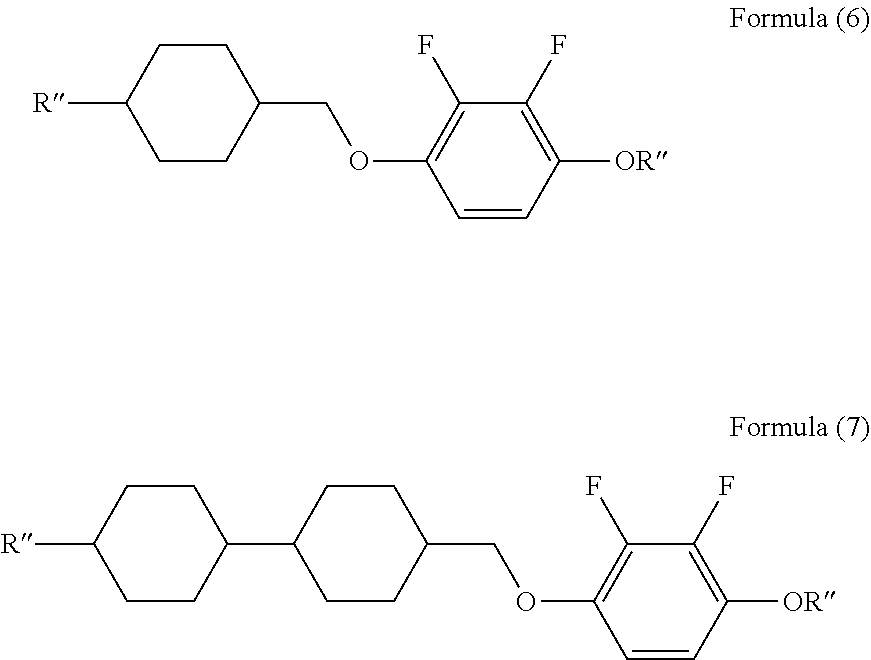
C1([R])CCC(COC2=C(F)C(F)=C([OR])C=C2)CC1.C1(C2CCC([R])CC2)CCC(COC2=C(F)C(F)=C([OR])C=C2)CC1
